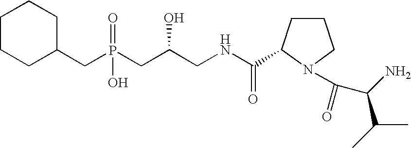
C1CCC(CP(CC(CNC(=O)C2CCCN2C(C(C(C)C)N)=O)O)(O)=O)CC1
